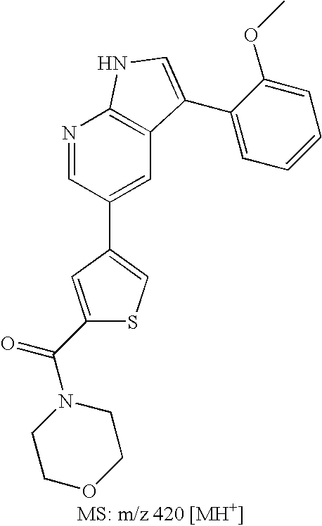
C1(C2=CSC(C(=O)N3CCOCC3)=C2)=CC2=C(N=C1)NC=C2C1=CC=CC=C1OC
